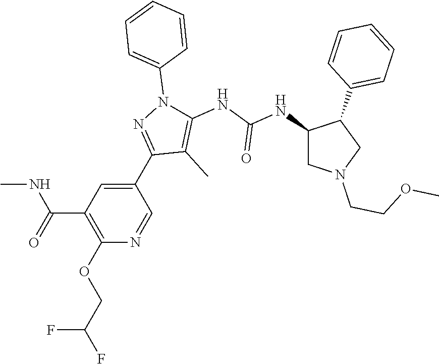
C1N(CCOC)CC(C2=CC=CC=C2)C1NC(NC1=C(C)C(C2=CC(C(=O)NC)=C(OCC(F)F)N=C2)=NN1C1=CC=CC=C1)=O
